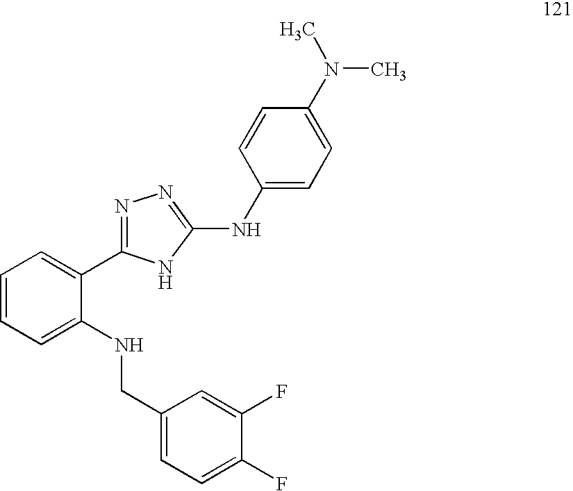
C1=CC=C(NCC2=CC=C(F)C(F)=C2)C(C2=NN=C(NC3=CC=C(N(C)C)C=C3)N2)=C1
